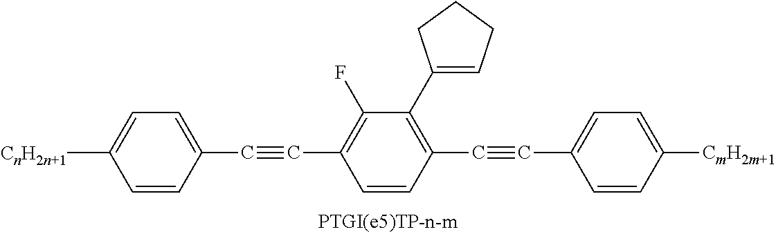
[CnH2n+1]C1=CC=C(C#CC2=C(F)C(C3=CCCC3)=C(C#CC3=CC=C([CmH2m+1])C=C3)C=C2)C=C1
